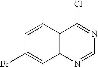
C1=CC2C(C=C1Br)N=CN=C2Cl
